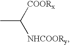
CC([COORx])[NHCOORy]
